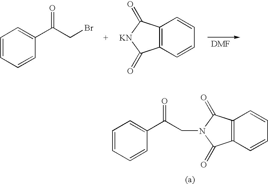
C1=CC=CC(C(CN2C(=O)C3=C(C2=O)C=CC=C3)=O)=C1.C1=CC=CC(C(CBr)=O)=C1.C12=C(C=CC=C1)C(=O)[KN]C2=O
